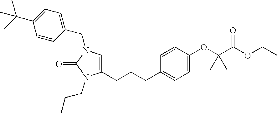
C1(CCCC2=CC=C(OC(C(OCC)=O)(C)C)C=C2)=CN(CC2=CC=C(C(C)(C)C)C=C2)C(=O)N1CCC
